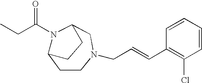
CCC(N1C2CCN(CC=CC3=C(Cl)C=CC=C3)CC1CC2)=O
